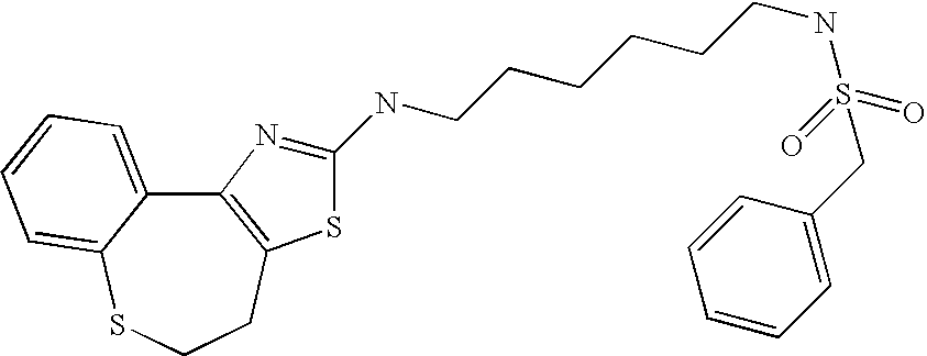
C12=C(CCSC3=CC=CC=C13)SC(NCCCCCCNS(CC1=CC=CC=C1)(=O)=O)=N2
